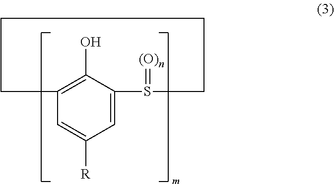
C1=C2C(O)=C(C=C1[R])CCCCS2=[(O)n]
